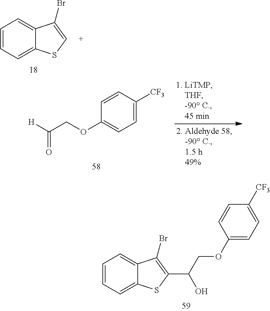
C1=CC=C2C(=C1)C(Br)=C(C(COC1=CC=C([CF3])C=C1)O)S2.C1=CC=C2C(=C1)C(Br)=CS2.[H]C(COC1=CC=C([CF3])C=C1)=O
